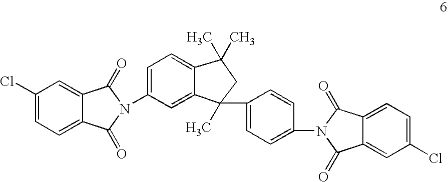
C1(Cl)=CC=C2C(=C1)C(=O)N(C1=CC=C3C(=C1)C(C)(C1=CC=C(N4C(=O)C5=CC=C(Cl)C=C5C4=O)C=C1)CC3(C)C)C2=O
